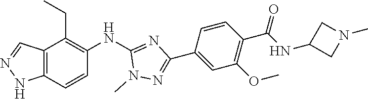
C12=C(C=CC(NC3=NC(C4=CC(OC)=C(C(=O)NC5CN(C)C5)C=C4)=NN3C)=C1CC)NN=C2
